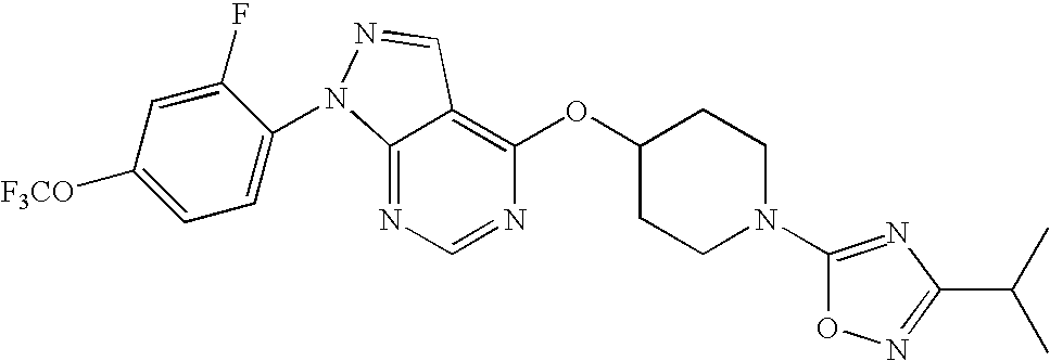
C12=NC=NC(OC3CCN(C4=NC(C(C)C)=NO4)CC3)=C1C=NN2C1=CC=C([F3CO])C=C1F
